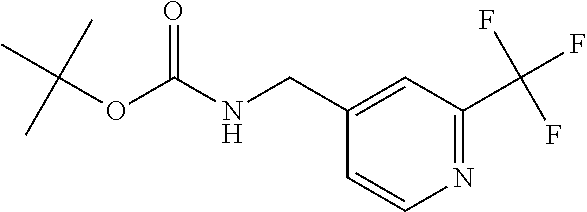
C1=CC(CNC(OC(C)(C)C)=O)=CC(C(F)(F)F)=N1
